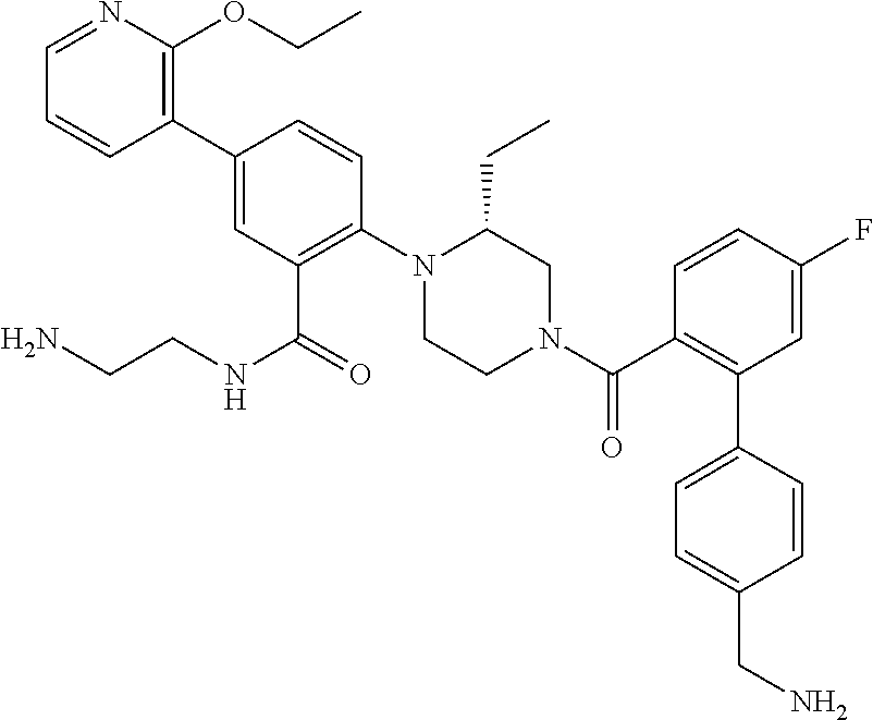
C1(C2=CC(C(=O)NCCN)=C(N3C(CC)CN(C(C4=C(C5=CC=C(CN)C=C5)C=C(F)C=C4)=O)CC3)C=C2)=C(OCC)N=CC=C1
